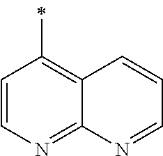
C1=CN=C2C(=C1C)C=CC=N2
